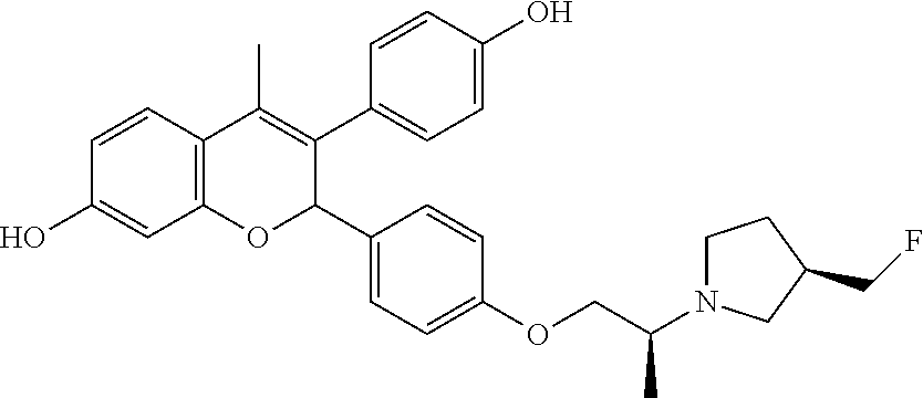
C12=C(C=CC(O)=C1)C(C)=C(C1=CC=C(O)C=C1)C(C1=CC=C(OCC(N3CCC(CF)C3)C)C=C1)O2
